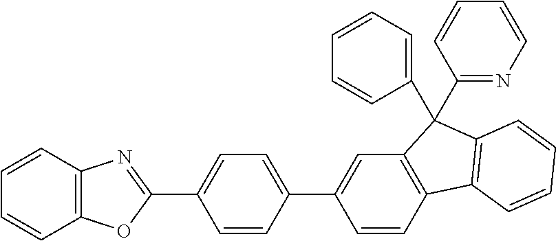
C1=CC2=C(C=C1C1=CC=C(C3=NC4=C(O3)C=CC=C4)C=C1)C(C1=CC=CC=C1)(C1=NC=CC=C1)C1=C2C=CC=C1
